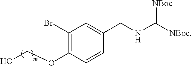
C1(Br)=C(OCO)C=CC(CNC([NBoc])=[NBoc])=C1
